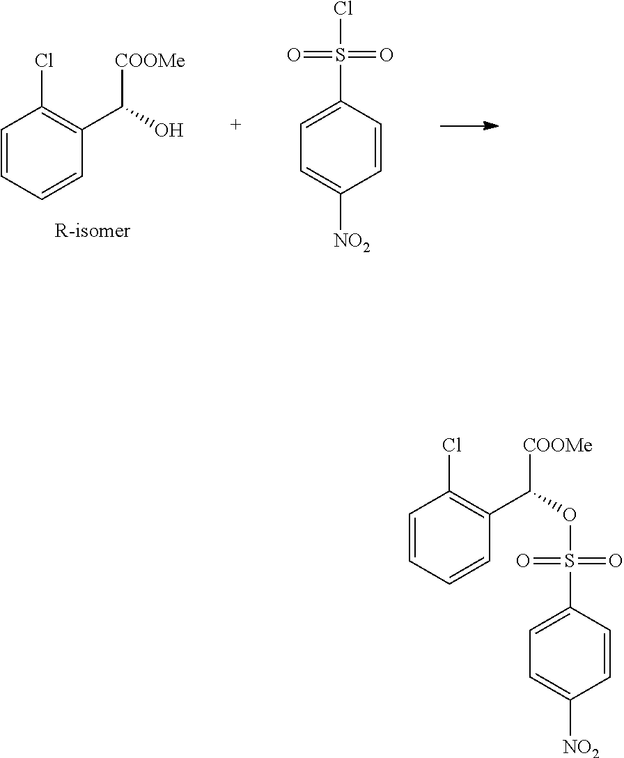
C1=CC=CC(C([COOMe])O)=C1Cl.C1(S(Cl)(=O)=O)=CC=C([NO2])C=C1.C1=CC=CC(C([COOMe])OS(C2=CC=C([NO2])C=C2)(=O)=O)=C1Cl
